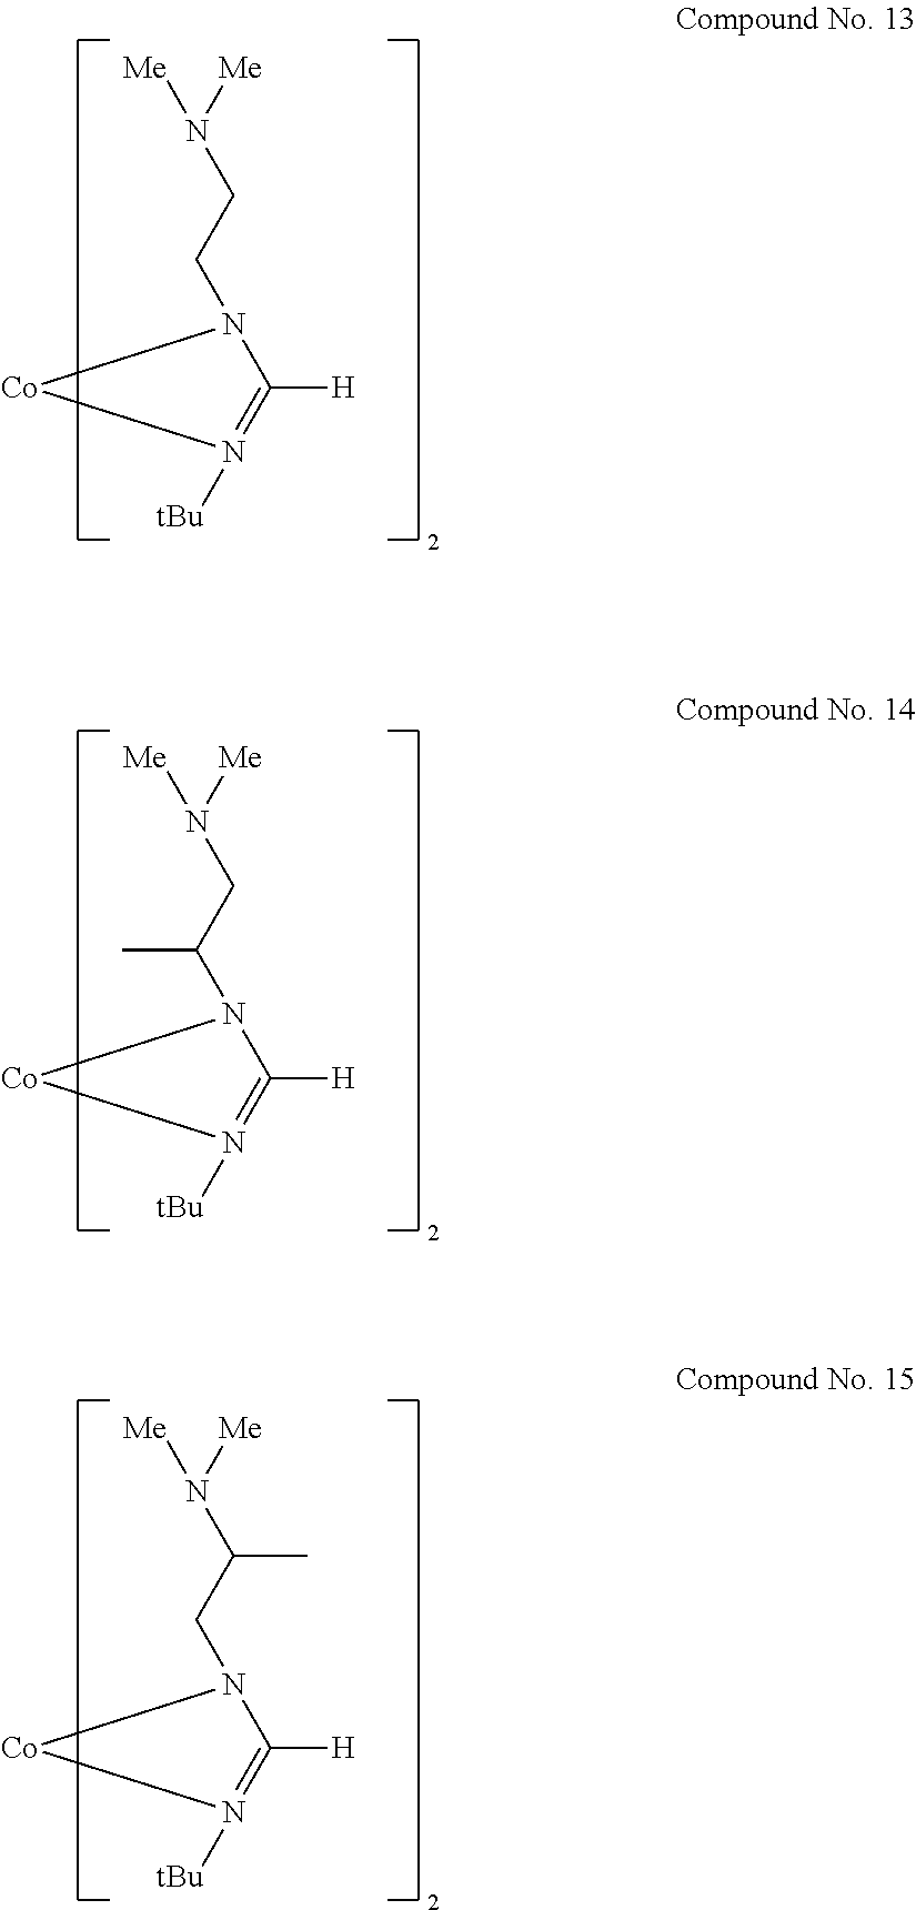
[Me]N([Me])CCN1C([H])=N([tBu])[Co]1.[Me]N([Me])CC(N1C([H])=N([tBu])[Co]1)C.[Me]N([Me])C(CN1C([H])=N([tBu])[Co]1)C
